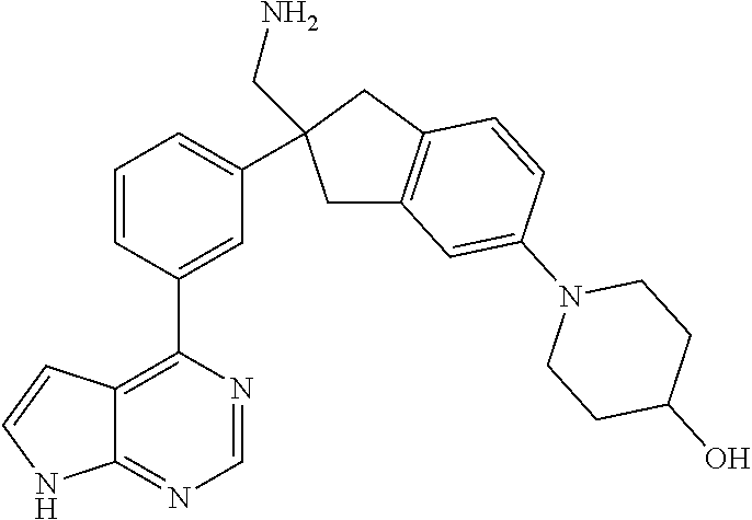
C12=C(C3=CC(C4(CN)CC5=C(C4)C=CC(N4CCC(O)CC4)=C5)=CC=C3)N=CN=C1NC=C2
